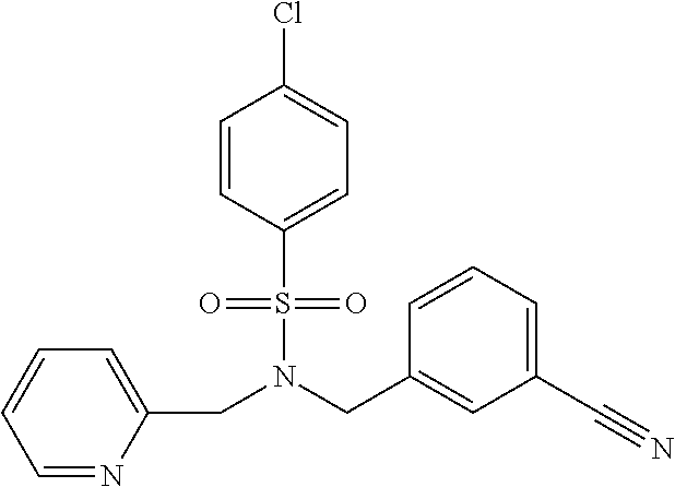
C1=NC(CN(CC2=CC(C#N)=CC=C2)S(=O)(=O)C2=CC=C(Cl)C=C2)=CC=C1
